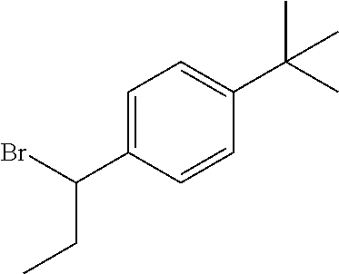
C1=C(C(Br)CC)C=CC(C(C)(C)C)=C1
